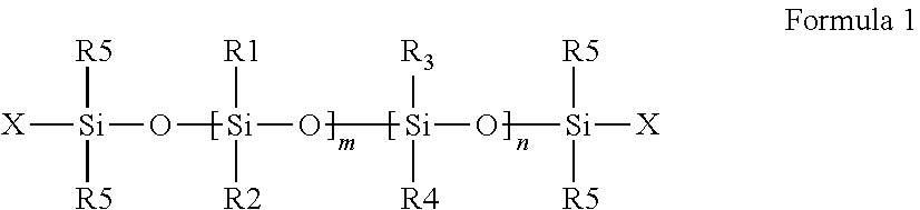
[X][Si]([R5])([R5])O[Si]([R1])([R2])O[Si](O[Si]([R5])([R5])[X])([R3])[R4]
